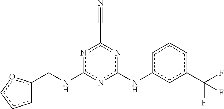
c1c(CNc2nc(Nc3cc(C(F)(F)F)ccc3)nc(C#N)n2)occ1
